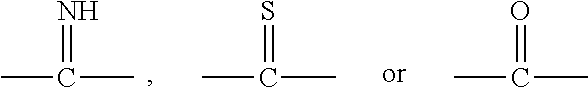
N=C(C)C.S=C(C)C.O=C(C)C
